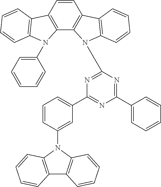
C1=CC2=C(C3=C1C1=C(N3C3=NC(C4=CC=CC(N5C6=C(C7=C5C=CC=C7)C=CC=C6)=C4)=NC(C4=CC=CC=C4)=N3)C=CC=C1)N(C1=CC=CC=C1)C1=C2C=CC=C1
